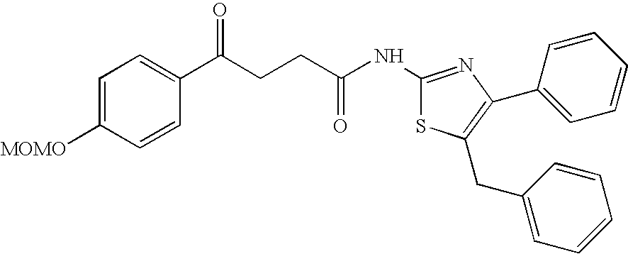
C1=C([MOMO])C=CC(C(CCC(NC2=NC(C3=CC=CC=C3)=C(CC3=CC=CC=C3)S2)=O)=O)=C1
